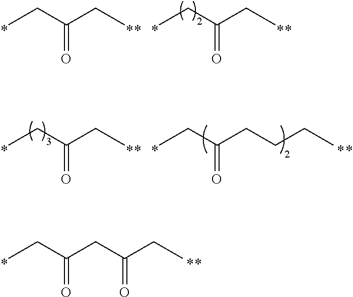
CCC(CC(CC)=O)=O.CCC(CC)=O.CCC(CC)=O.CCC(CC)=O.CCC(CCCC)=O
